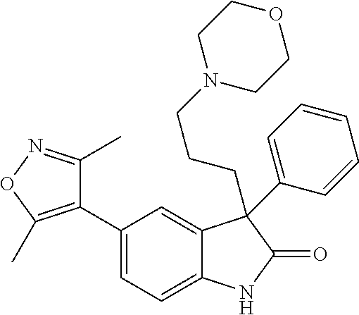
C1(C2=C(C)ON=C2C)=CC=C2C(=C1)C(CCCN1CCOCC1)(C1=CC=CC=C1)C(=O)N2
